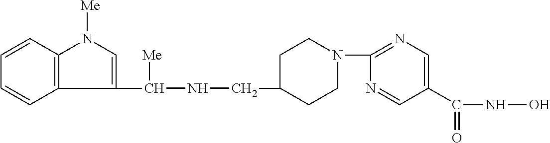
C12=C(C=CC=C1)N([Me])C=C2C(NCC1CCN(C2=NC=C(C(NO)=O)C=N2)CC1)[Me]
